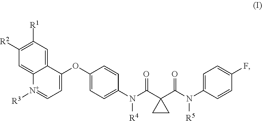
C12=CC([R1])=C([R2])C=C1[N+]([R3])=CC=C2OC1=CC=C(N(C(C2(C(N([R5])C3=CC=C(F)C=C3)=O)CC2)=O)[R4])C=C1
